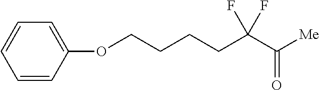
C1=CC(OCCCCC(C(=O)[Me])(F)F)=CC=C1
